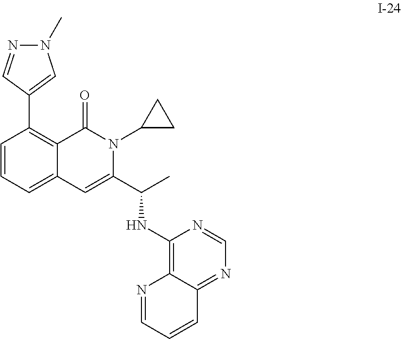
C1=CC=C2C(=C1C1=CN(C)N=C1)C(=O)N(C1CC1)C(C(C)NC1=C3C(=NC=N1)C=CC=N3)=C2
